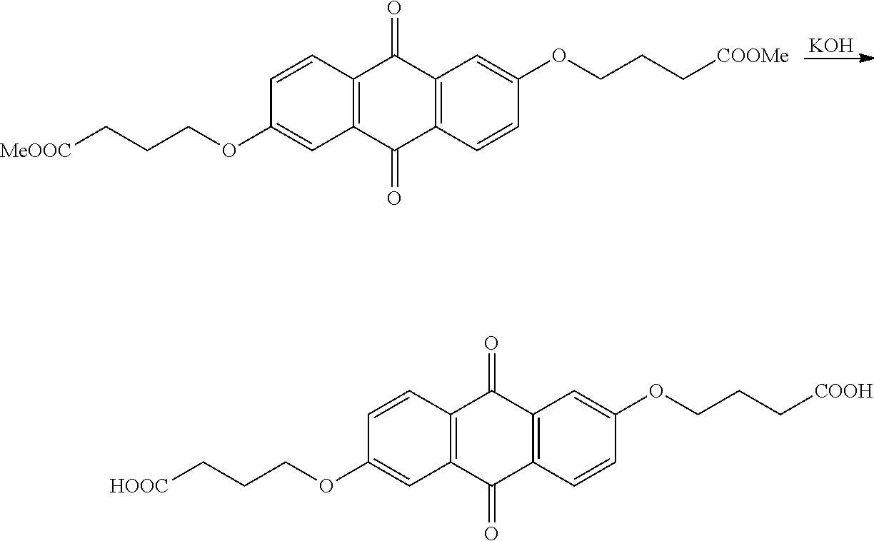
[KOH].C1=CC2=C(C=C1OCCC[MeOOC])C(=O)C1=C(C2=O)C=C(OCCC[COOMe])C=C1.C1=CC2=C(C=C1OCCC[HOOC])C(=O)C1=C(C2=O)C=C(OCCC[COOH])C=C1
